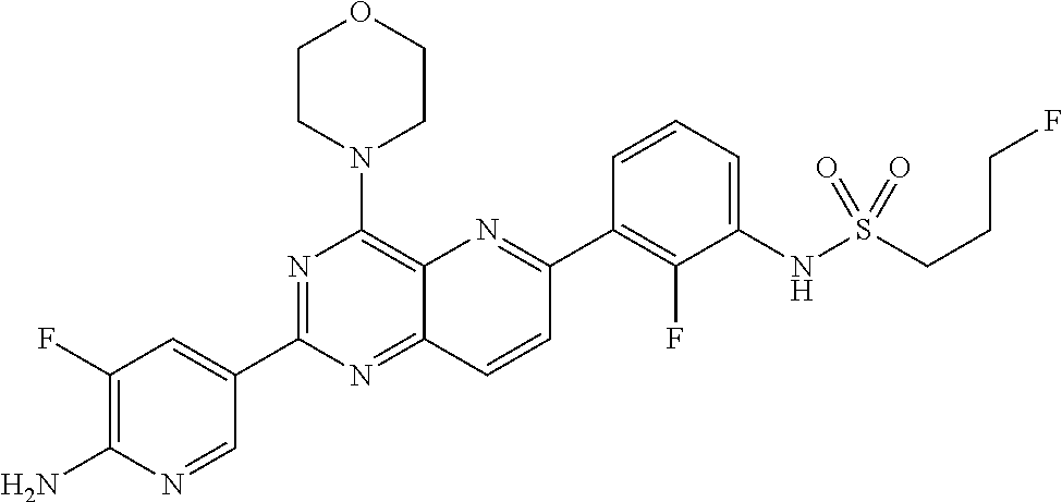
C1(F)=C(N)N=CC(C2=NC(N3CCOCC3)=C3C(=N2)C=CC(C2=C(F)C(NS(=O)(=O)CCCF)=CC=C2)=N3)=C1
